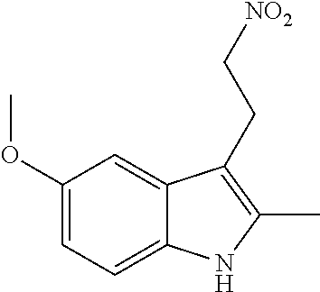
C1(OC)=CC=C2C(=C1)C(CC[NO2])=C(C)N2
